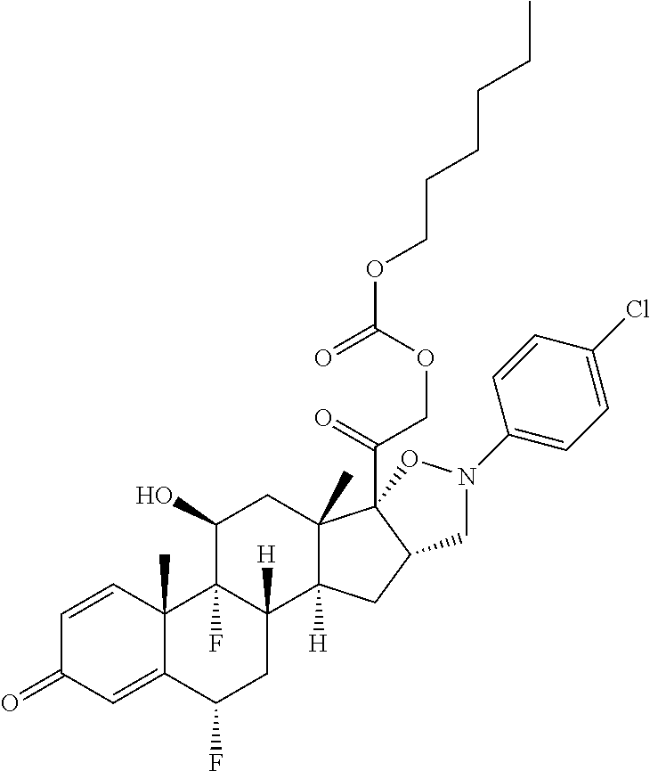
C1=CC2(C)C(=CC1=O)C(F)CC1([H])C2(F)C(O)CC2(C)C1([H])CC1C2(C(=O)COC(OCCCCCC)=O)ON(C2=CC=C(Cl)C=C2)C1
